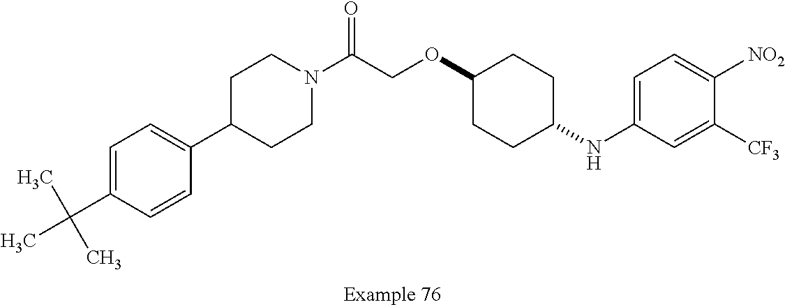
C1=C(C(C)(C)C)C=CC(C2CCN(C(COC3CCC(NC4=CC=C([NO2])C([CF3])=C4)CC3)=O)CC2)=C1
